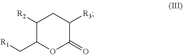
C1([R2])C(C[R1])OC(=O)C([R3])C1
